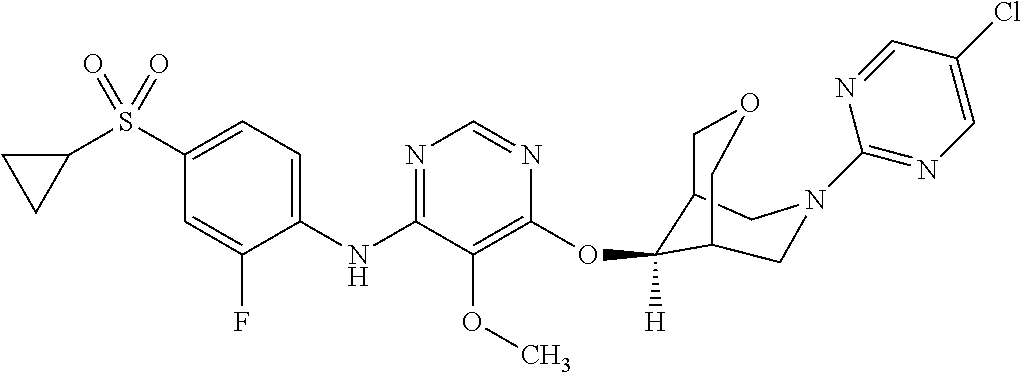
C1(NC2=NC=NC(OC3([H])C4COCC3CN(C3=NC=C(Cl)C=N3)C4)=C2OC)=CC=C(S(C2CC2)(=O)=O)C=C1F
